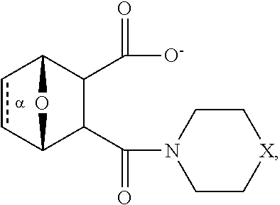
c1cC2C(C(N3CC[X]CC3)=O)C(C([O-])=O)C1O2
